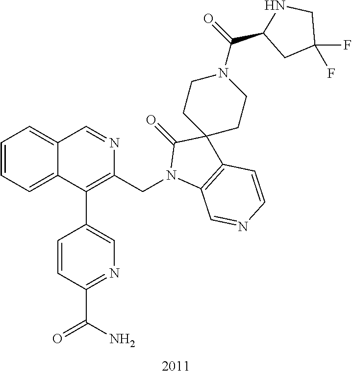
C1=CC=C2C(=C1)C=NC(CN1C3=C(C=CN=C3)C3(C1=O)CCN(C(=O)C1NCC(F)(F)C1)CC3)=C2C1=CN=C(C(=O)N)C=C1
